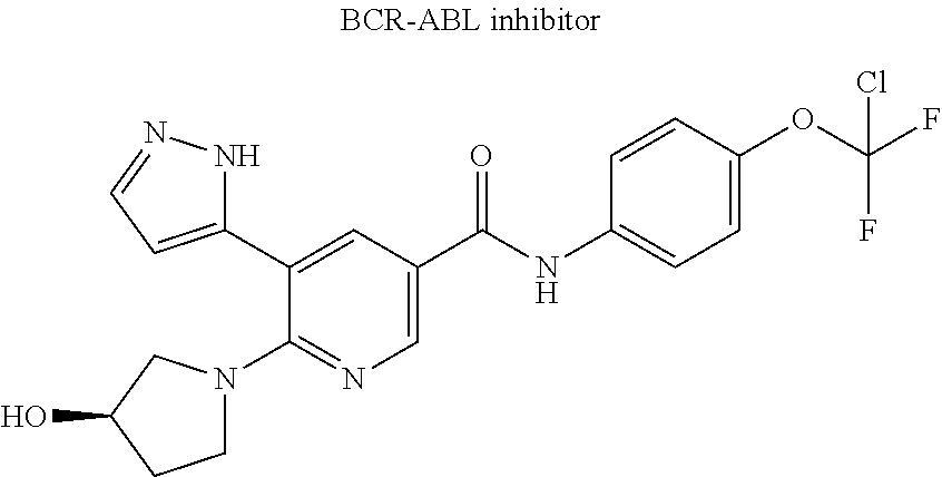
C1(C2=CC=NN2)=CC(C(NC2=CC=C(OC(F)(F)Cl)C=C2)=O)=CN=C1N1CCC(O)C1
